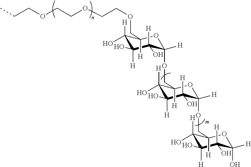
C1([H])(O)C(O)([H])C(O)([H])C([H])(OCC2([H])C([H])(O)C(O)([H])C(O)([H])C([H])(OCC3([H])C([H])(O)C(O)([H])C(O)([H])C([H])(O)O3)O2)OC1(COCCOCCOCCC)[H]
